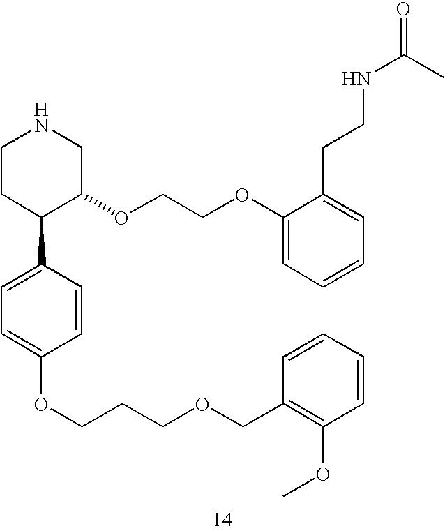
C1CC(C2=CC=C(OCCCOCC3=C(OC)C=CC=C3)C=C2)C(OCCOC2=CC=CC=C2CCNC(=O)C)CN1
